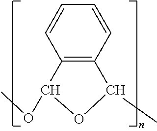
C12=C(C=CC=C1)C(C)OC2OC
